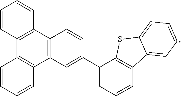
C12=C(C3=C(C4=C1C=CC=C4)C=CC=C3)C=CC(C1=CC=CC3=C1SC1=CC=CC=C31)=C2
